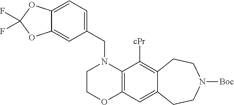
C1COC2=C(N1CC1=CC=C3C(=C1)OC(F)(F)O3)C([cPr])=C1C(=C2)CCN([Boc])CC1
